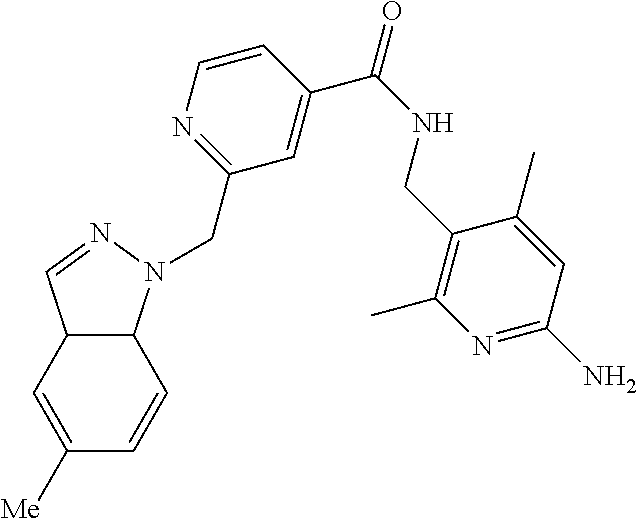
C12C(N(CC3=NC=CC(C(NCC4=C(C)N=C(N)C=C4C)=O)=C3)N=C1)C=CC([Me])=C2
